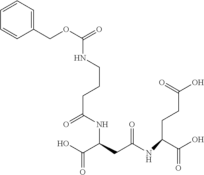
N(C(OCC1=CC=CC=C1)=O)CCCC(=O)NC(CC(=O)NC(CCC(O)=O)C(O)=O)C(O)=O
